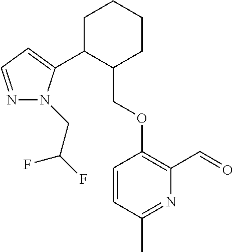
C1C(C2=CC=NN2CC(F)F)C(COC2=C(C=O)N=C(C)C=C2)CCC1
